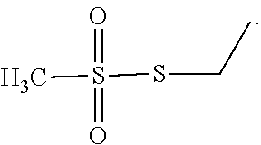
CS(SCC)(=O)=O
